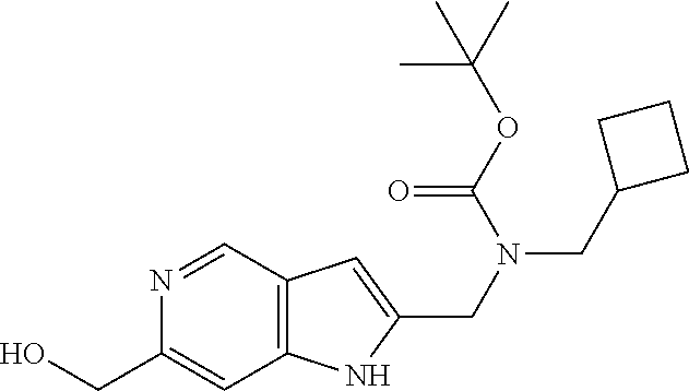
N1=CC2=C(C=C1CO)NC(CN(CC1CCC1)C(OC(C)(C)C)=O)=C2
